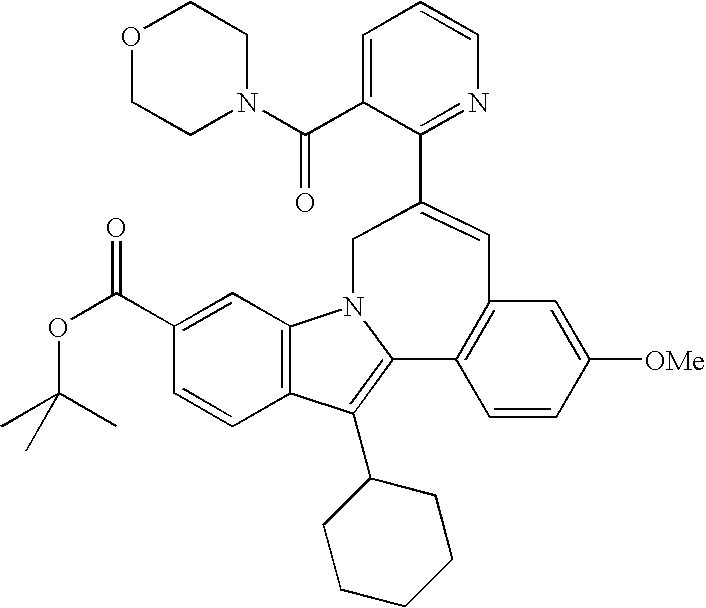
C12=C(C=C(C(OC(C)(C)C)=O)C=C1)N1C(=C2C2CCCCC2)C2=C(C=C([OMe])C=C2)C=C(C2=NC=CC=C2C(N2CCOCC2)=O)C1
